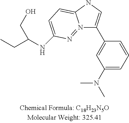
C1(N(C)C)=CC=CC(C2=CNC3=CC=C(NC(CC)CO)N=N23)=C1
